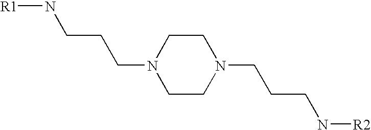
C1CN(CCCN[R1])CCN1CCCN[R2]
